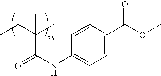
CCC(C)(C(NC1=CC=C(C(OC)=O)C=C1)=O)C
